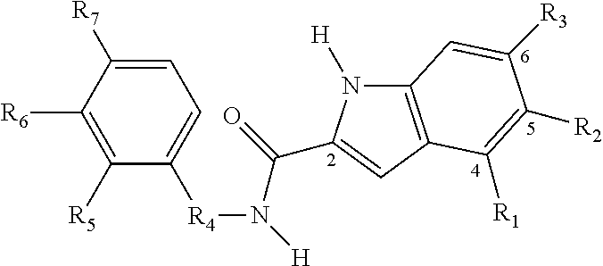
C12=C(C=C(C(=O)N([H])[R4]C3=CC=C([R7])C([R6])=C3[R5])N1[H])C([R1])=C([R2])C([R3])=C2
